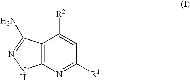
C12=C(N=C([R1])C=C1[R2])[N H]N=C2N
